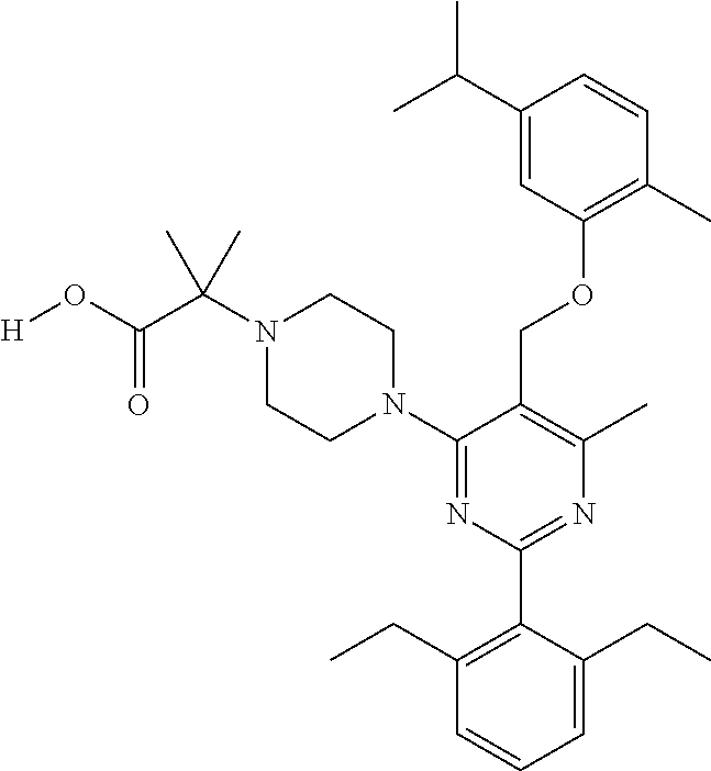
C1(N2CCN(C(C(O[H])=O)(C)C)CC2)=NC(C2=C(CC)C=CC=C2CC)=NC(C)=C1COC1=C(C)C=CC(C(C)C)=C1
